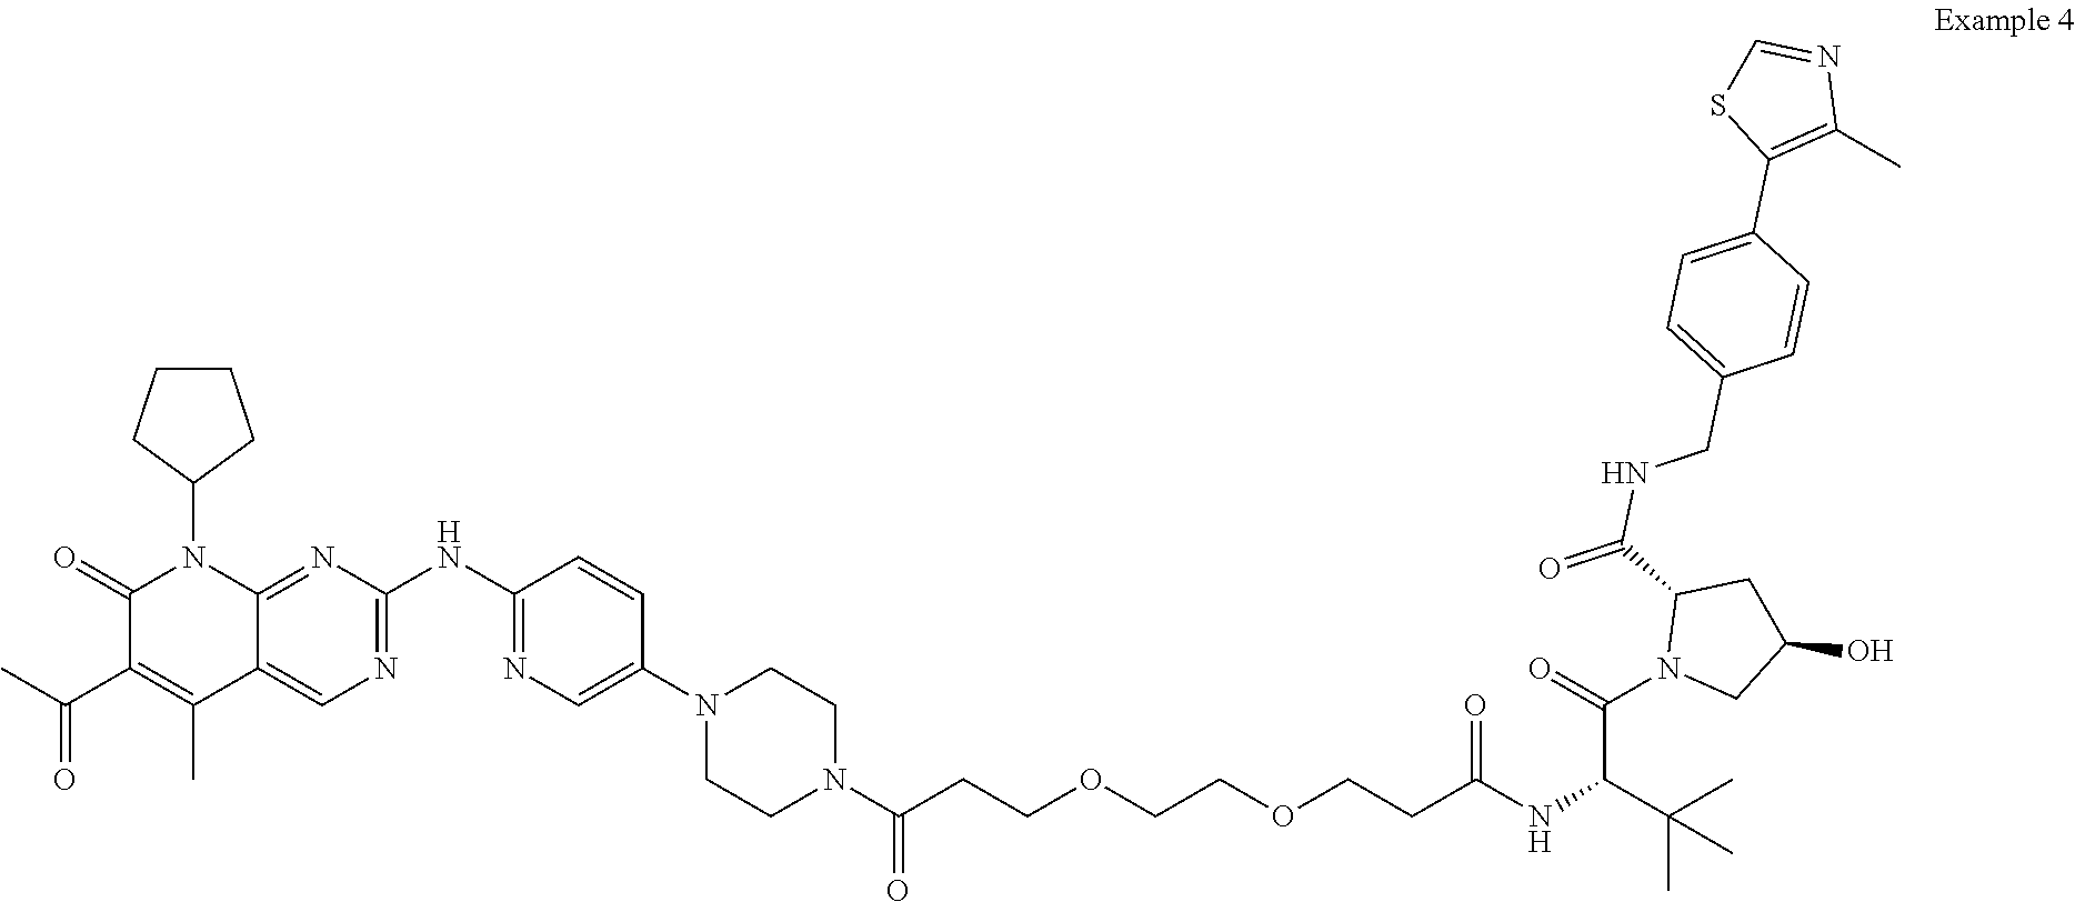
C1CN(C2=CN=C(NC3=NC=C4C(C)=C(C(=O)C)C(=O)N(C5CCCC5)C4=N3)C=C2)CCN1C(=O)CCOCCOCCC(=O)NC(C(N1CC(O)CC1C(=O)NCC1=CC=C(C2=C(C)N=CS2)C=C1)=O)C(C)(C)C
